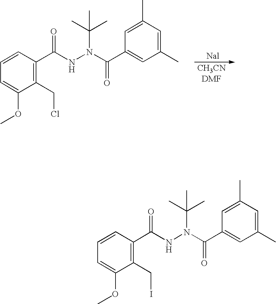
C1(CCl)=C(C(NN(C(C)(C)C)C(C2=CC(C)=CC(C)=C2)=O)=O)C=CC=C1OC.C1(CI)=C(C(NN(C(C)(C)C)C(C2=CC(C)=CC(C)=C2)=O)=O)C=CC=C1OC
